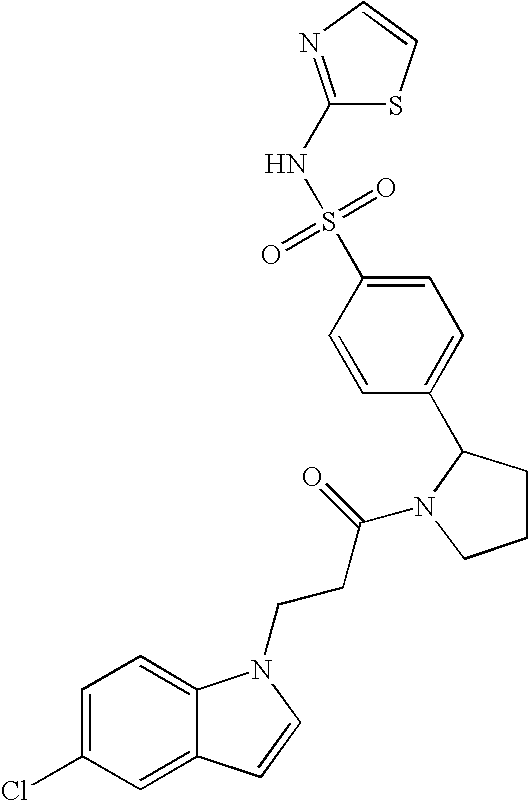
C1=C(Cl)C=C2C(=C1)N(CCC(N1CCCC1C1=CC=C(S(=O)(=O)NC3=NC=CS3)C=C1)=O)C=C2
